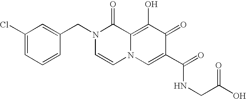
C1(Cl)=CC=CC(CN2C=CN3C(=C(O)C(=O)C(C(=O)NCC(O)=O)=C3)C2=O)=C1
